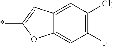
C12=CC(F)=C(Cl)C=C1C=C(*)O2
